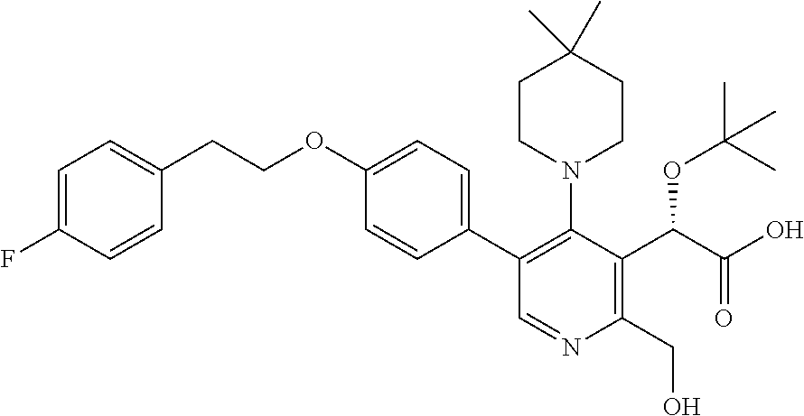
C1(C2=C(N3CCC(C)(C)CC3)C(C(C(O)=O)OC(C)(C)C)=C(CO)N=C2)=CC=C(OCCC2=CC=C(F)C=C2)C=C1
